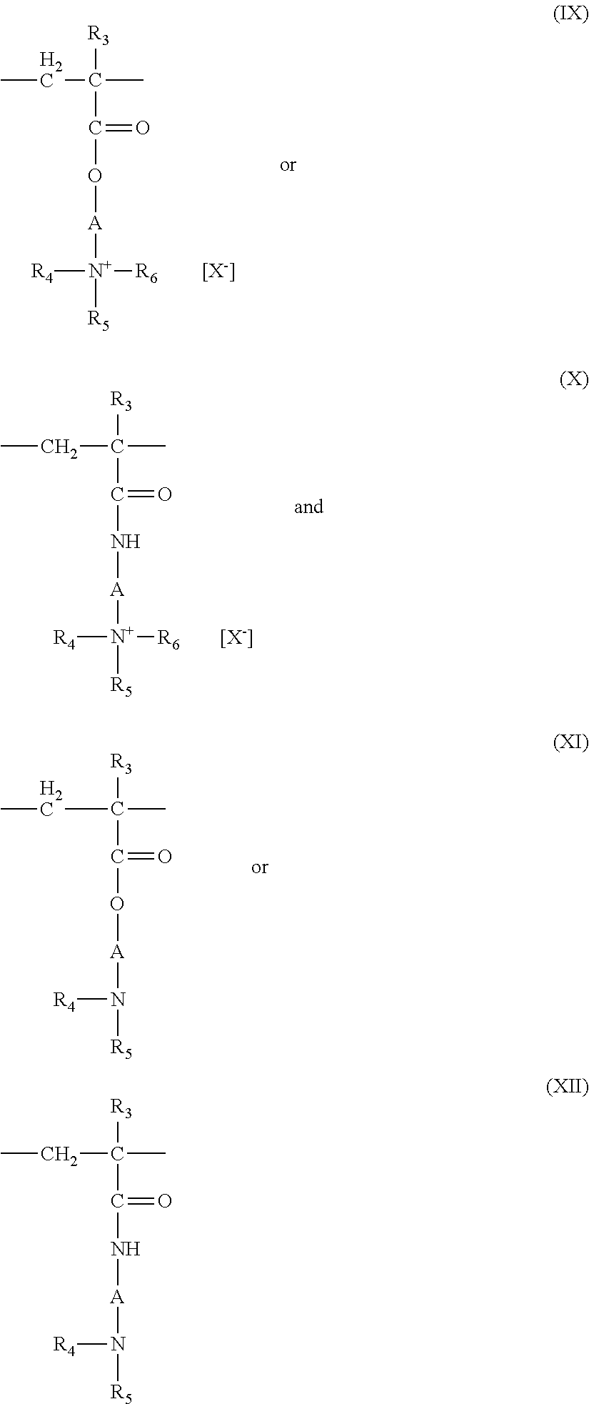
CCC([R3])(C)C(O[A][N+]([R6])([R4])[R5])=O.[[X-]].CCC([R3])(C)C(N[A][N+]([R6])([R4])[R5])=O.[[X-]].CCC([R3])(C)C(O[A]N([R4])[R5])=O.CCC([R3])(C)C(N[A]N([R4])[R5])=O
